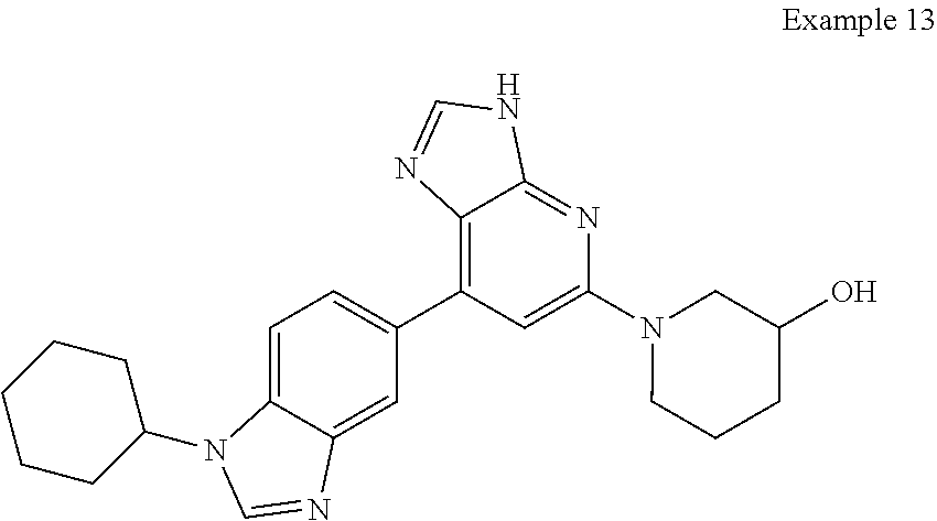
C1=C2C(=CC(C3=C4C(=NC(N5CCCC(O)C5)=C3)NC=N4)=C1)N=CN2C1CCCCC1
